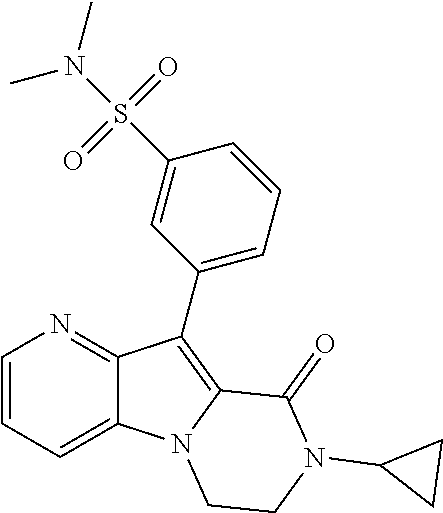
C12=CC=CN=C1C(C1=CC=CC(S(N(C)C)(=O)=O)=C1)=C1N2CCN(C2CC2)C1=O
